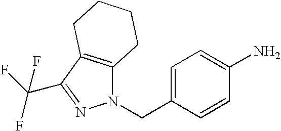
C1=C(CN2C3=C(C(C(F)(F)F)=N2)CCCC3)C=CC(N)=C1
